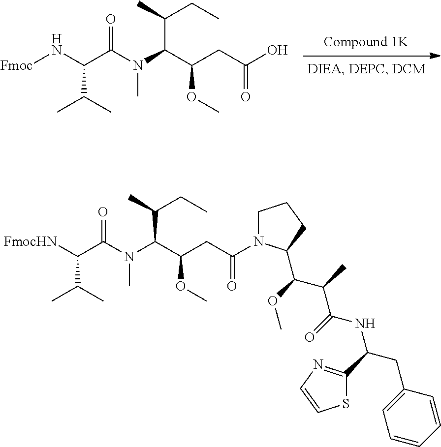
OC(CC(C(N(C(C(N[Fmoc])C(C)C)=O)C)C(C)CC)OC)=O.C1N(C(CC(C(N(C(C([FmocHN])C(C)C)=O)C)C(C)CC)OC)=O)C(C(OC)C(C)C(=O)NC(CC2=CC=CC=C2)C2=NC=CS2)CC1
